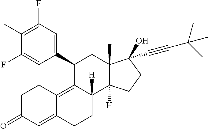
CC1=C(F)C=C(C2C3=C4C(=CC(=O)CC4)CCC3([H])C3([H])C(C)(C2)C(O)(C#CC(C)(C)C)CC3)C=C1F
